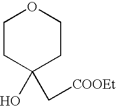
C1CC(O)(C[COOEt])CCO1
